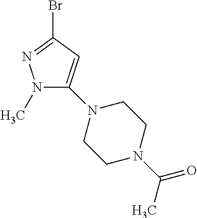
N1(C)C(N2CCN(C(=O)C)CC2)=CC(Br)=N1
